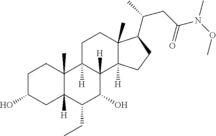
C1C(O)CC2([H])C(C)(C1)C1([H])C([H])(C(O)C2CC)C2([H])C(C)(CC1)C(C(CC(N(OC)C)=O)C)CC2
